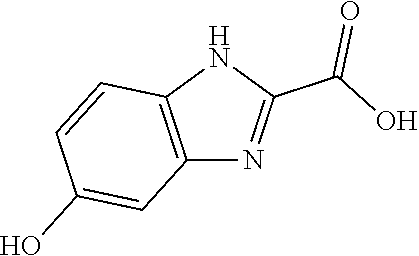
C12=C(NC(C(O)=O)=N1)C=CC(O)=C2
